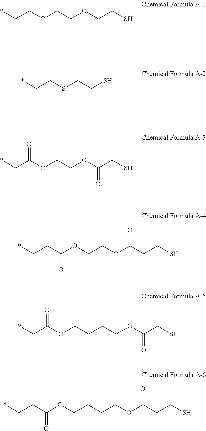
*CCOCCOCCS.*CCSCCS.*CC(OCCOC(CS)=O)=O.C(C(OCCOC(CCS)=O)=O)C*.*CC(OCCCCOC(=O)CS)=O.*CCC(OCCCCOC(CC[SH])=O)=O
